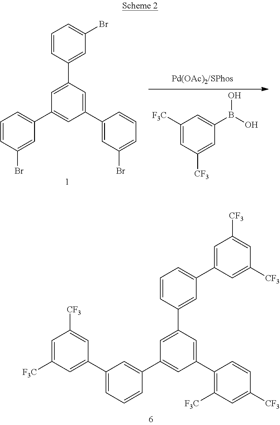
C1=CC(Br)=CC(C2=CC(C3=CC(Br)=CC=C3)=CC(C3=CC(Br)=CC=C3)=C2)=C1.C1([F3C])=CC([CF3])=CC(B(O)O)=C1.C1(C2=CC([F3C])=CC([CF3])=C2)=CC=CC(C2=CC(C3=C([F3C])C=C([CF3])C=C3)=CC(C3=CC(C4=CC([CF3])=CC([CF3])=C4)=CC=C3)=C2)=C1
